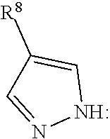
C1=C([R8])C=NN1
